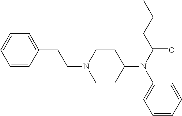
C1=C(CCN2CCC(N(C3=CC=CC=C3)C(CCC)=O)CC2)C=CC=C1
